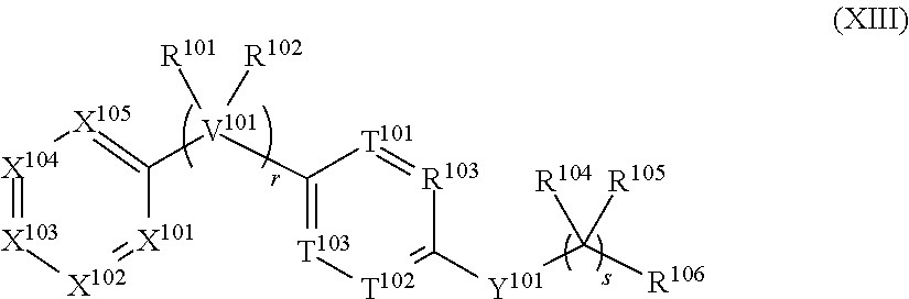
C1([V101](C2=[T103][T102]=C([Y101]C([R106])([R105])[R104])[R103]=[T101]2)([R102])[R101])=[X105][X104]=[X103][X102]=[X101]1
